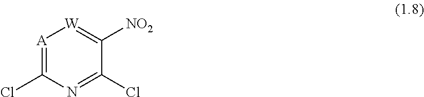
[A]1=C(Cl)N=C(Cl)C([NO2])=[W]1
